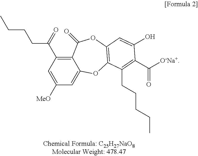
C12=C(C(=O)CCCC)C=C([MeO])C=C1OC1=C(OC2=O)C=C(O)C(C([O-Na+])=O)=C1CCCCC
